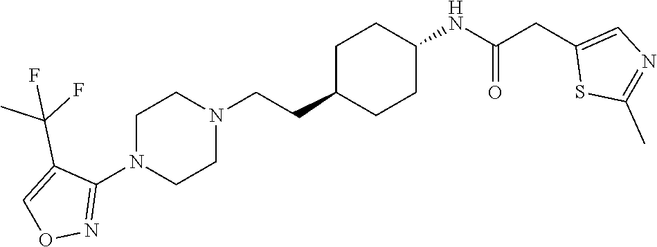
N1(C2=NOC=C2C(F)(C)F)CCN(CCC2CCC(NC(CC3=CN=C(C)S3)=O)CC2)CC1
